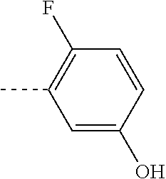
C1(C)=C(F)C=CC(O)=C1
